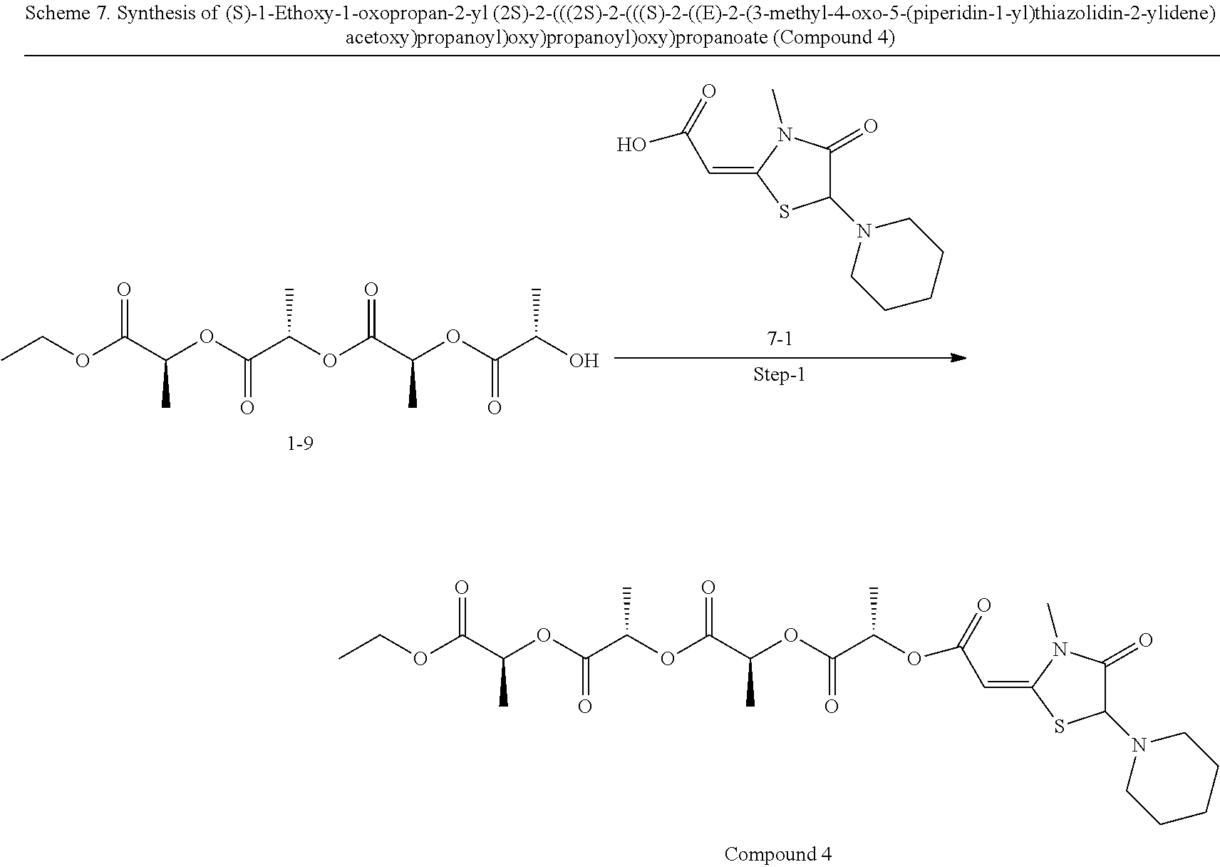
O=C(C(OC(C(OC(C(OC(C(C)OC(C=C1N(C)C(=O)C(N2CCCCC2)S1)=O)=O)C)=O)C)=O)C)OCC.O=C(C(OC(C(OC(C(OC(C(O)C)=O)C)=O)C)=O)C)OCC.C(C(=O)O)=C1N(C)C(=O)C(N2CCCCC2)S1
